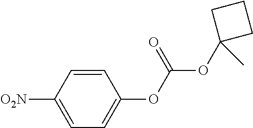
C1=CC(OC(OC2(C)CCC2)=O)=CC=C1[O2N]
